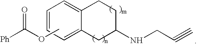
COC([Ph])=O.C1=CC=C2C(=C1)CCC(NCC#C)C2
